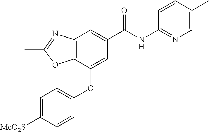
C12=C(C(OC3=CC=C([MeO2S])C=C3)=CC(C(NC3=NC=C(C)C=C3)=O)=C1)OC(C)=N2
